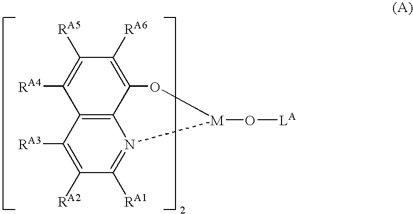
C12=C3C([RA3])=C([RA2])C([RA1])=N1[M](O[LA])OC2=C([RA6])C([RA5])=C3[RA4]
